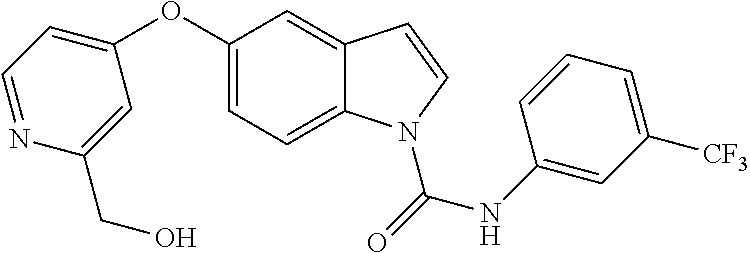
C1(OC2=CC=NC(CO)=C2)=CC=C2C(=C1)C=CN2C(=O)NC1=CC([CF3])=CC=C1
